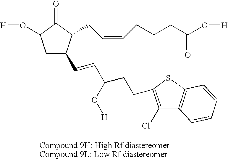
C1C(C=CC(CCC2=C(Cl)C3=C(S2)C=CC=C3)O[H])C(CC=CCCCC(O[H])=O)C(=O)C1O[H]
